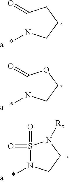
S1(=O)(=O)N(*)CCN1[Rz].C1(=O)N(*)CCO1.C1(=O)N(*)CCC1
